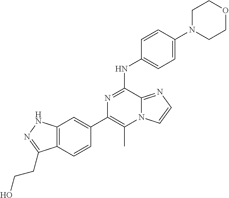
C1(C2=CC3=C(C=C2)C(CCO)=NN3)=C(C)N2C(=NC=C2)C(NC2=CC=C(N3CCOCC3)C=C2)=N1
